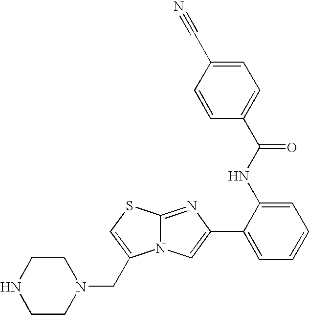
N12C(=NC(C3=CC=CC=C3NC(C3=CC=C(C#N)C=C3)=O)=C1)SC=C2CN1CCNCC1
